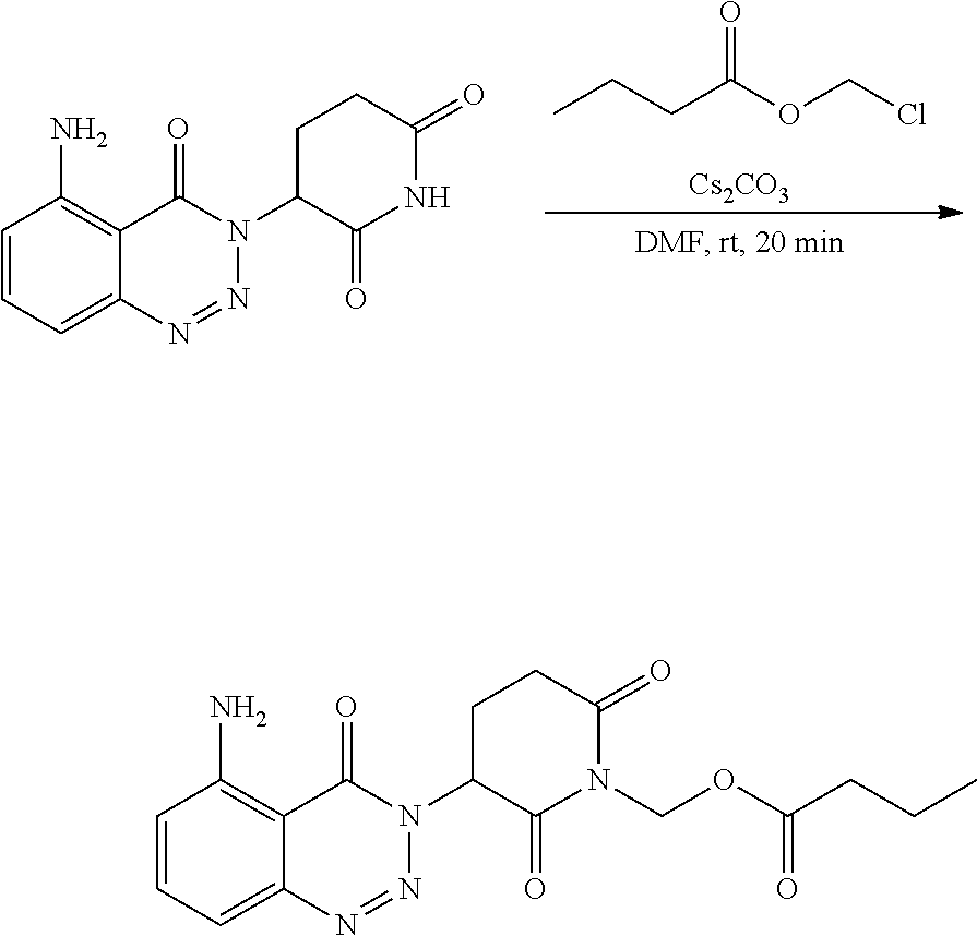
C1=CC=C2C(=C1N)C(=O)N(C1C(=O)NC(=O)CC1)N=N2.CCCC(OCCl)=O.[Cs2CO3].C1=CC=C2C(=C1N)C(=O)N(C1C(=O)N(COC(=O)CCC)C(=O)CC1)N=N2
